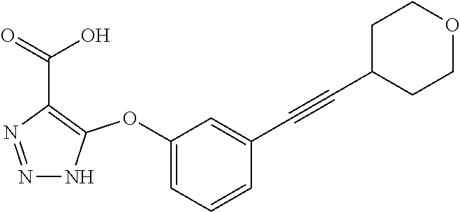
C1(OC2=C(C(=O)O)N=NN2)=CC=CC(C#CC2CCOCC2)=C1
